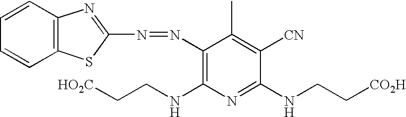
C12=C(C=CC=C1)N=C(N=NC1=C(NCC[HO2C])N=C(NCC[CO2H])C([CN])=C1C)S2
